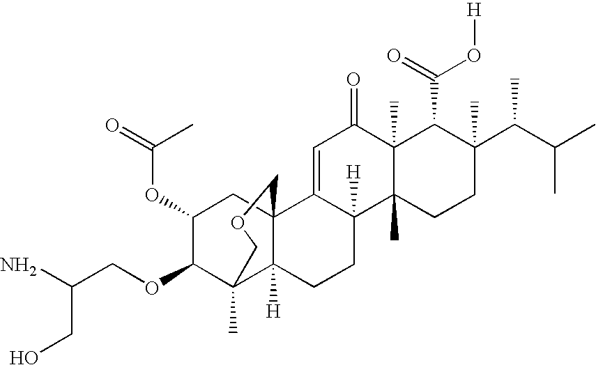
C1=C2C([H])(C3(C)C(C)(C1=O)C(C(=O)O[H])C(C(C(C)C)C)(C)CC3)CCC1([H])C3(C)C(OCC(N)CO)C(OC(=O)C)CC21COC3
